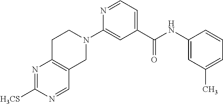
N1=C([H3CS])N=CC2=C1CCN(C1=CC(C(NC3=CC(C)=CC=C3)=O)=CC=N1)C2
